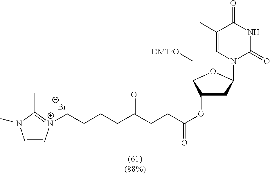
[Br-].C1=C[N+](CCCCC(CCC(=O)OC2CC(N3C(=O)NC(=O)C(C)=C3)OC2C[DMTrO])=O)=C(C)N1C
